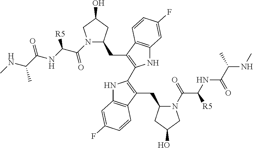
N1(C(C(NC(C(NC)C)=O)[R5])=O)C(CC2=C(C3=C(CC4N(C(C(NC(C(C)NC)=O)[R5])=O)CC(O)C4)C4=C(N3)C=C(F)C=C4)NC3=C2C=CC(F)=C3)CC(O)C1
